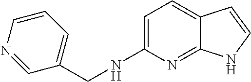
C1=C(NCC2=CC=CN=C2)N=C2C(=C1)C=CN2
